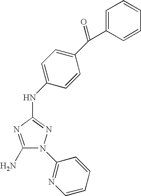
C1(N)=NC(NC2=CC=C(C(=O)C3=CC=CC=C3)C=C2)=NN1C1=NC=CC=C1
